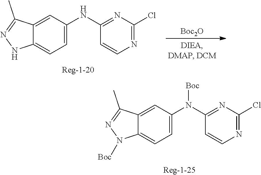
C12=CC(N(C3=NC(Cl)=NC=C3)[Boc])=CC=C1N([Boc])N=C2C.C12=CC(NC3=NC(Cl)=NC=C3)=CC=C1NN=C2C.[Boc2O]
